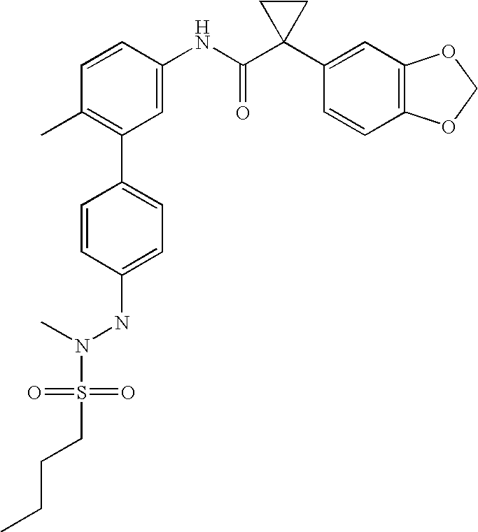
C1=CC(NC(C2(C3=CC4=C(C=C3)OCO4)CC2)=O)=CC(C2=CC=C(NN(C)S(=O)(=O)CCCC)C=C2)=C1C
